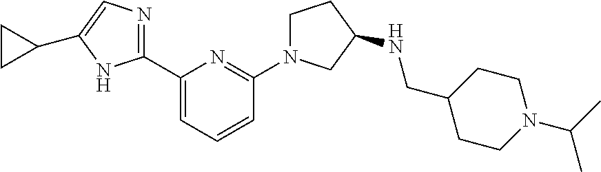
C1(C2=NC=C(C3CC3)N2)=CC=CC(N2CCC(NCC3CCN(C(C)C)CC3)C2)=N1
